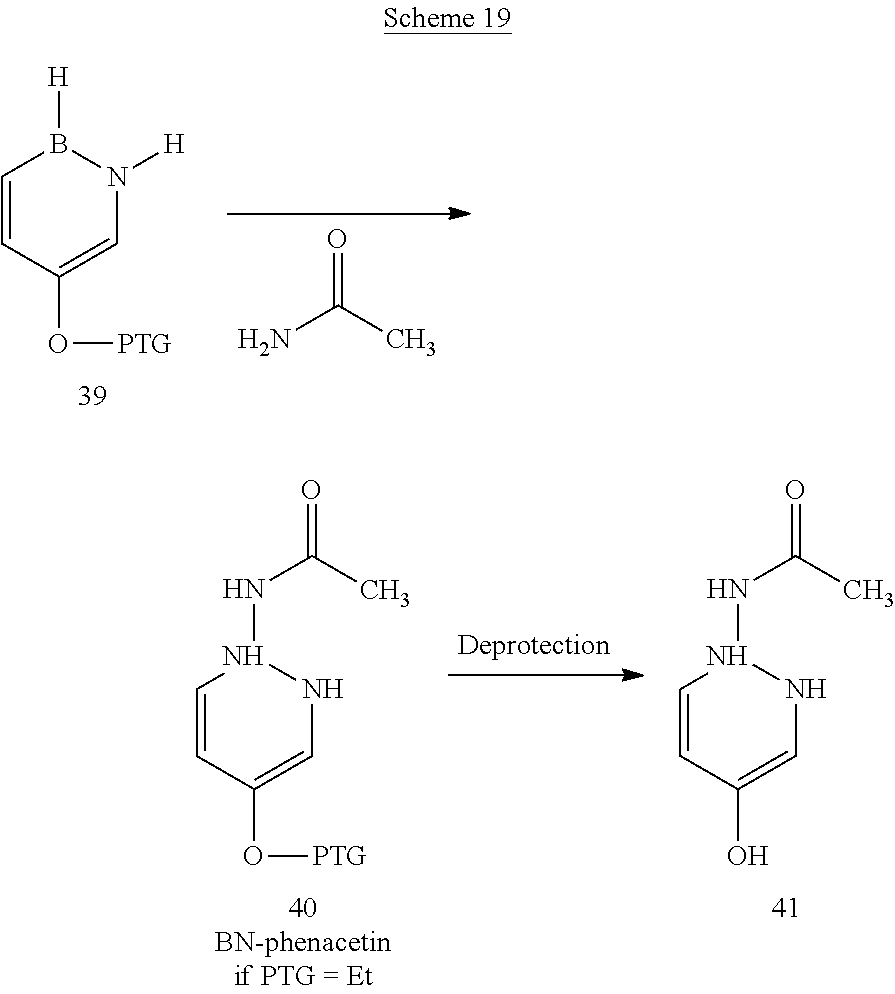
C1=CC(O[PTG])=CN([H])B1[H].NC(C)=O.C1=CC(O)=CNN1NC(=O)C.C1=CC(O[PTG])=CNN1NC(=O)C
